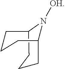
C1CCC2N([OH])C1CCC2
